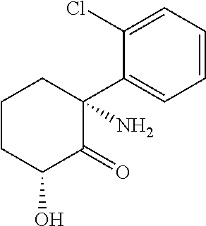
C1CC(O)C(=O)C(C2=CC=CC=C2Cl)(N)C1
